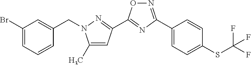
C1(Br)=CC=CC(CN2C(C)=CC(C3=NC(C4=CC=C(SC(F)(F)F)C=C4)=NO3)=N2)=C1
